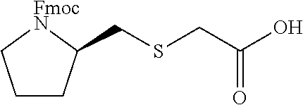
C1CC(CSCC(O)=O)[FmocN]C1
